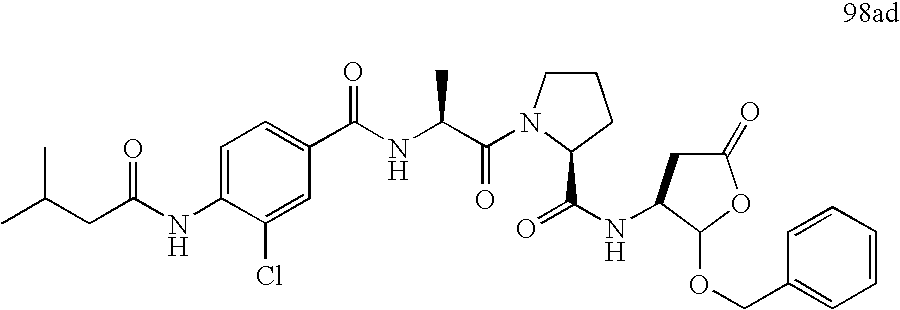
C1=C(NC(CC(C)C)=O)C(Cl)=CC(C(NC(C(=O)N2CCCC2C(NC2CC(=O)OC2OCC2=CC=CC=C2)=O)C)=O)=C1
